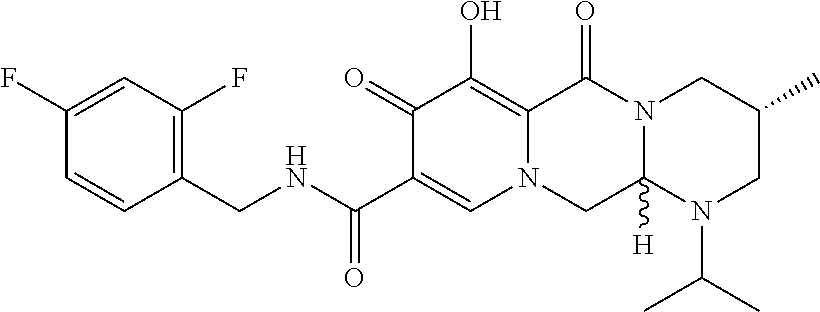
C1(CNC(C2=CN3C(=C(O)C2=O)C(=O)N2C([H])(C3)N(C(C)C)CC(C)C2)=O)=C(F)C=C(F)C=C1
